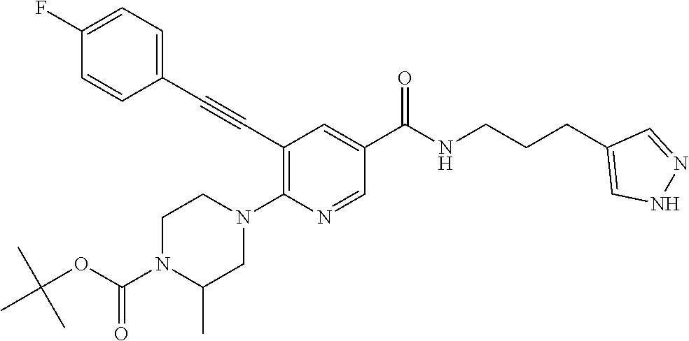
C1(C#CC2=C(N3CCN(C(OC(C)(C)C)=O)C(C)C3)N=CC(C(NCCCC3=CNN=C3)=O)=C2)=CC=C(F)C=C1
